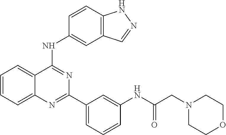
C1=CC=C2C(=C1)C(NC1=CC3=C(C=C1)NN=C3)=NC(C1=CC=CC(NC(CN3CCOCC3)=O)=C1)=N2
